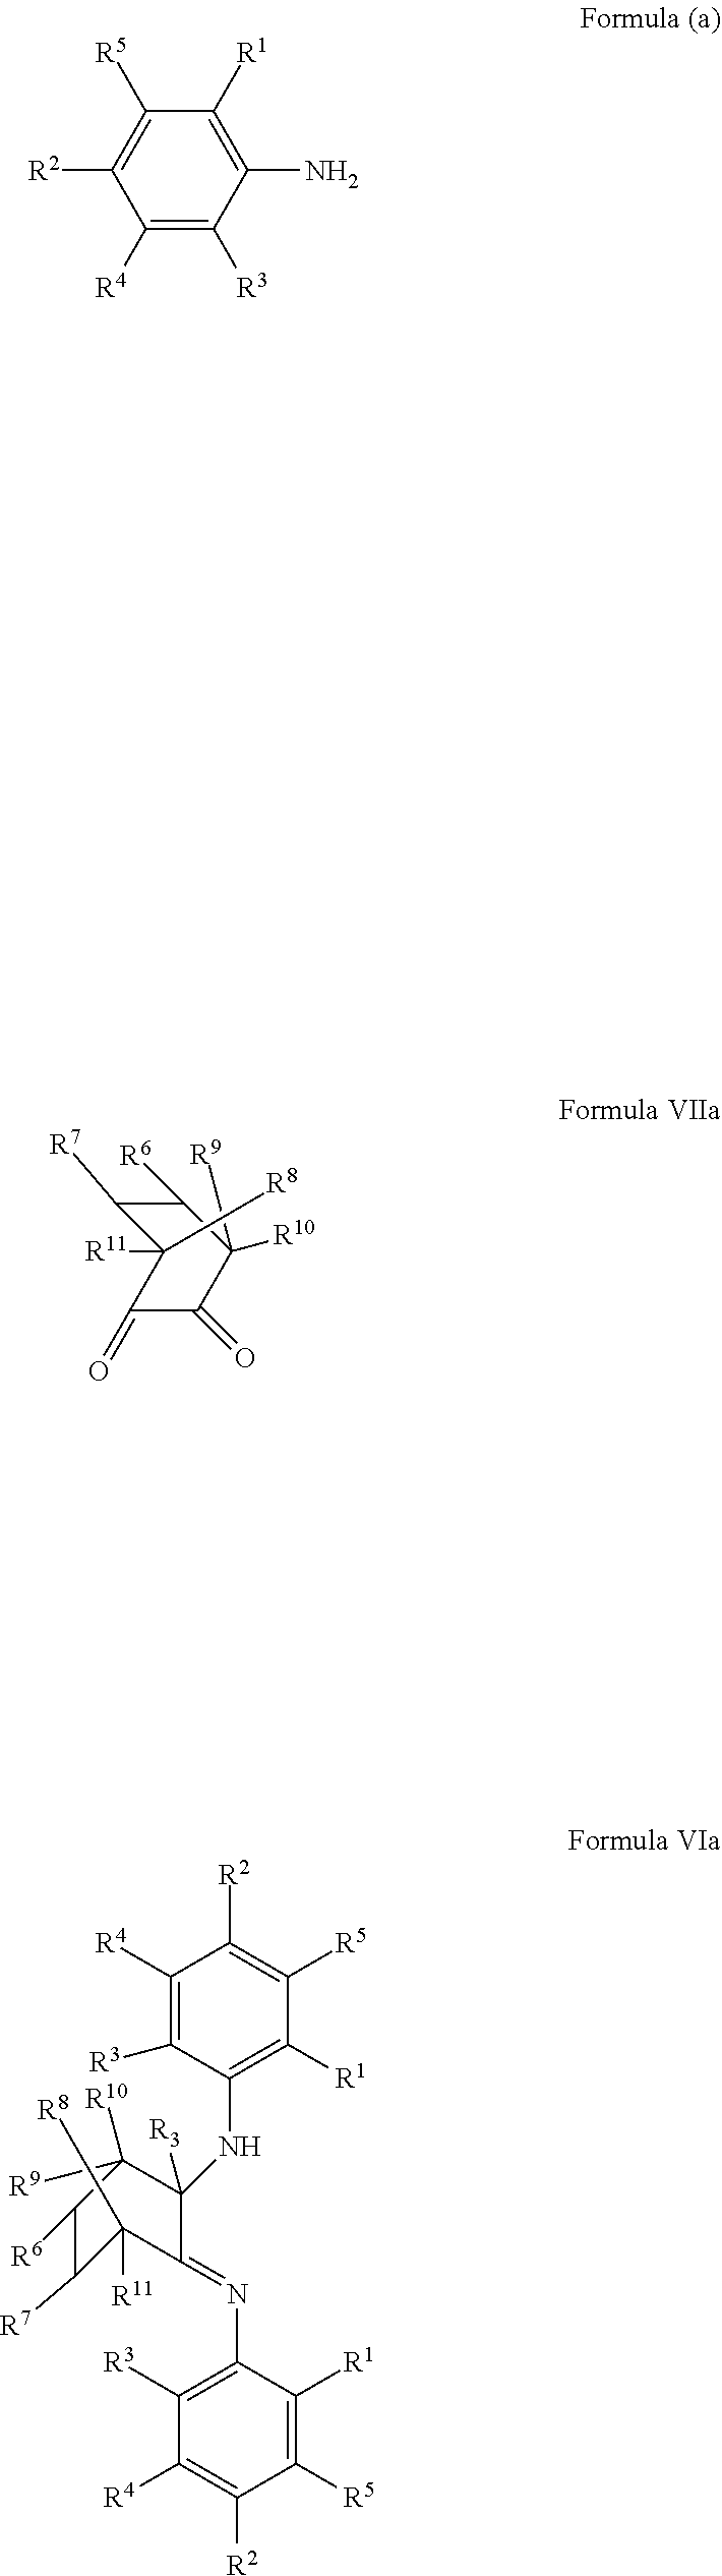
C1([R4])=C([R3])C(NC2([R3])C(=NC3=C([R3])C([R4])=C([R2])C([R5])=C3[R1])C([R11])([R8])C([R7])C([R6])C2([R10])[R9])=C([R1])C([R5])=C1[R2].C1(=O)C(=O)C([R11])([R8])C([R7])C([R6])C1([R10])[R9].C1([R4])=C([R3])C(N)=C([R1])C([R5])=C1[R2]
